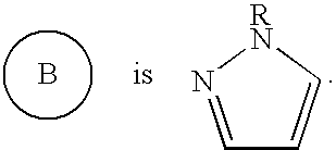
B.C1=N[RN]C=C1
